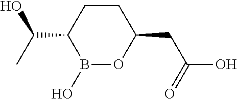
B1(O)OC(CC(O)=O)CCC1C(O)C
